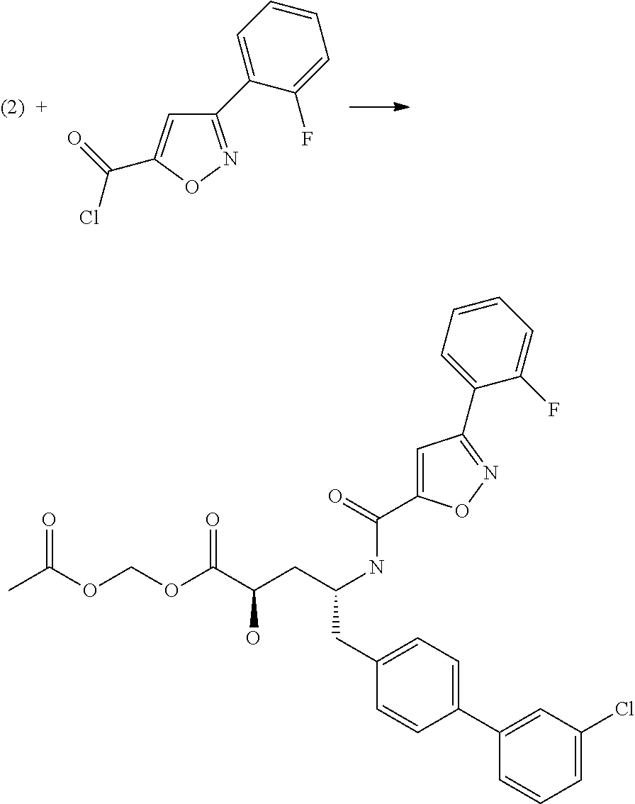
C1(C2=CC=CC=C2F)=NOC(C(Cl)=O)=C1.CC(=O)OCOC(=O)C(CC(NC(=O)C1=CC(C2=CC=CC=C2F)=NO1)CC1=CC=C(C2=CC(Cl)=CC=C2)C=C1)O
